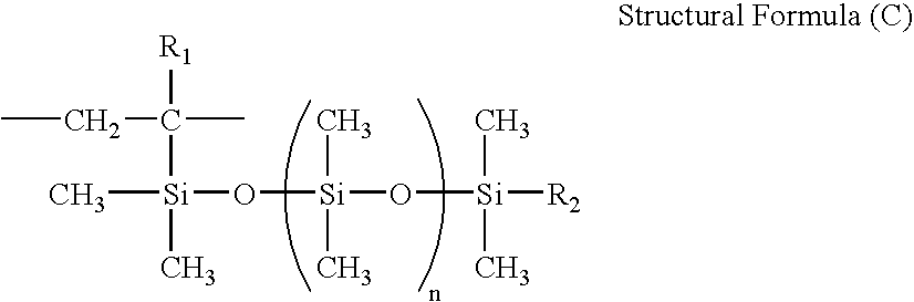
CCC(C)([R1])[Si](C)(O[Si](O[Si](C)(C)[R2])(C)C)C
